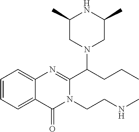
C1=CC=C2C(=C1)N=C(C(CCC)N1CC(C)NC(C)C1)N(CCNC)C2=O
